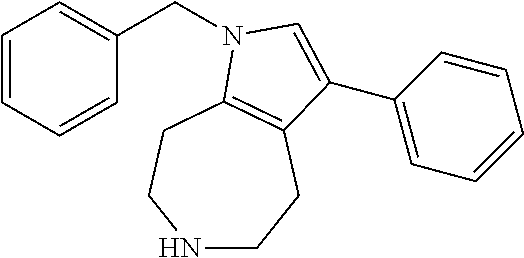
C(C1=CC=CC=C1)N1C2=C(CCNCC2)C(C2=CC=CC=C2)=C1
